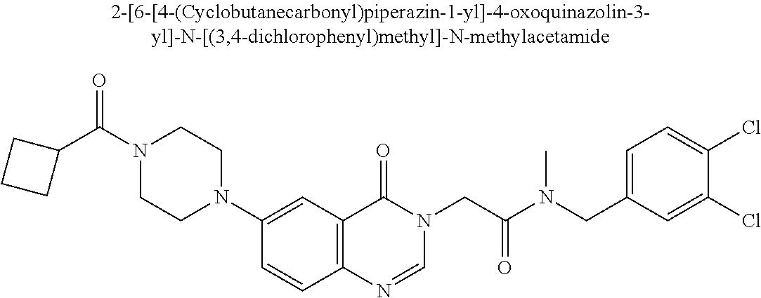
N1(C(C2CCC2)=O)CCN(C2=CC3=C(C=C2)N=CN(CC(=O)N(CC2=CC=C(Cl)C(Cl)=C2)C)C3=O)CC1
